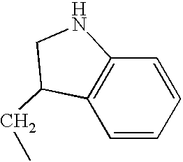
C1=CC=CC2=C1C(CC)CN2
